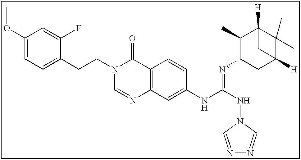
C1(OC)=CC=C(CCN2C=NC3=C(C2=O)C=CC(NC(=NC2CC4([H])C(C)(C)C([H])(C2C)C4)NN2C=NN=C2)=C3)C(F)=C1
